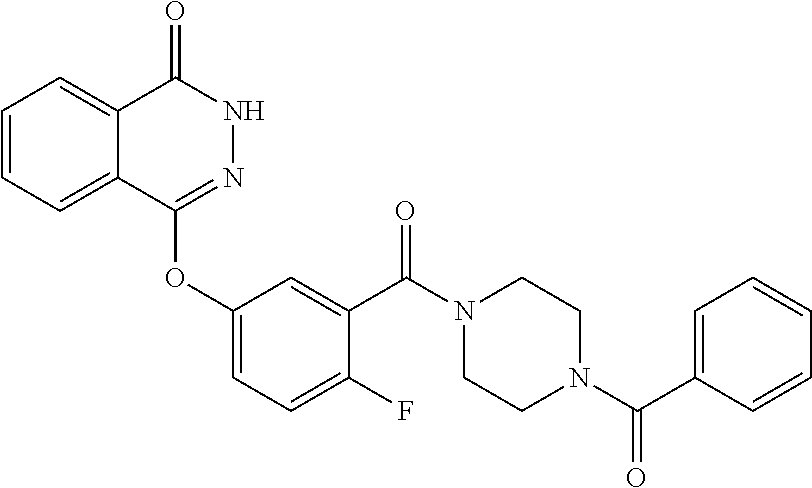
C1=CC=C2C(=C1)C(=O)NN=C2OC1=CC=C(F)C(C(N2CCN(C(C3=CC=CC=C3)=O)CC2)=O)=C1
